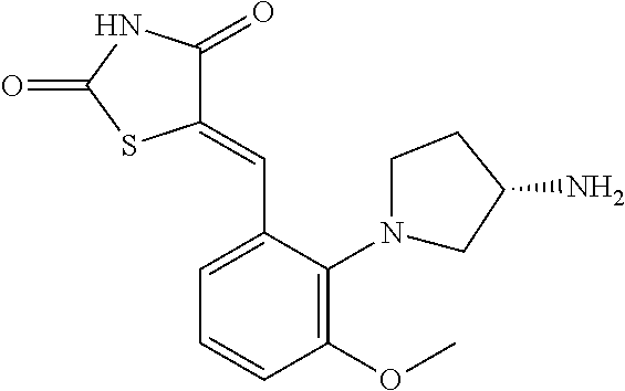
C1(OC)=C(N2CCC(N)C2)C(C=C2C(=O)NC(=O)S2)=CC=C1
